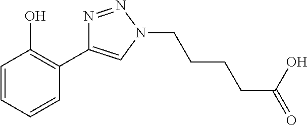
C1=CC=CC(C2=CN(CCCCC(O)=O)N=N2)=C1O
